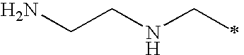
NCCNCC
